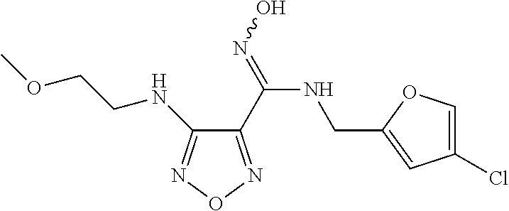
C1(C(=NO)NCC2=CC(Cl)=CO2)=NON=C1NCCOC
